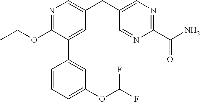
C1(OCC)=NC=C(CC2=CN=C(C(N)=O)N=C2)C=C1C1=CC(OC(F)F)=CC=C1
